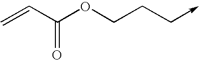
C=CC(OCCC->C)=O
